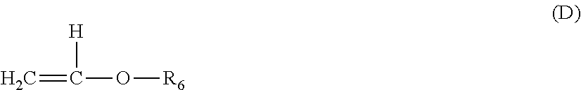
C=C([H])O[R6]
